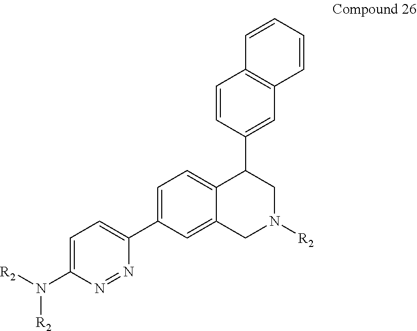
C1=C(N([R2])[R2])N=NC(C2=CC=C3C(=C2)CN([R2])CC3C2=CC3=C(C=C2)C=CC=C3)=C1
